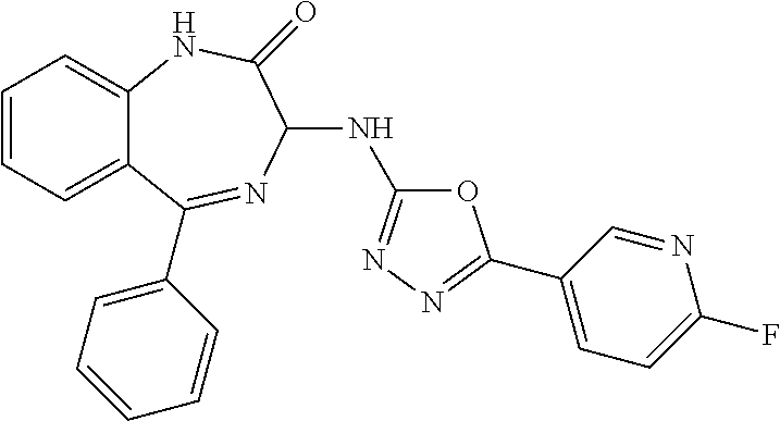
C1=CC=C2C(=C1)NC(=O)C(NC1=NN=C(C3=CC=C(F)N=C3)O1)N=C2C1=CC=CC=C1
